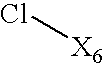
Cl[X6]
